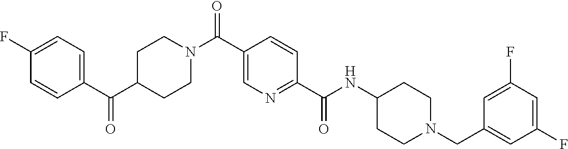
N(C(C1=NC=C(C(=O)N2CCC(C(C3=CC=C(F)C=C3)=O)CC2)C=C1)=O)C1CCN(CC2=CC(F)=CC(F)=C2)CC1
